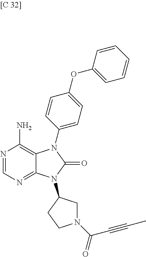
N1=CN=C2C(=C1N)N(C1=CC=C(OC3=CC=CC=C3)C=C1)C(=O)N2C1CN(C(C#CC)=O)CC1
